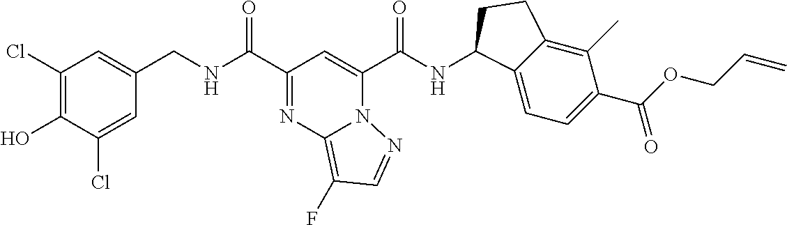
C1=C(Cl)C(O)=C(Cl)C=C1CNC(C1=NC2=C(F)C=NN2C(C(NC2C3=CC=C(C(=O)OCC=C)C(C)=C3CC2)=O)=C1)=O
